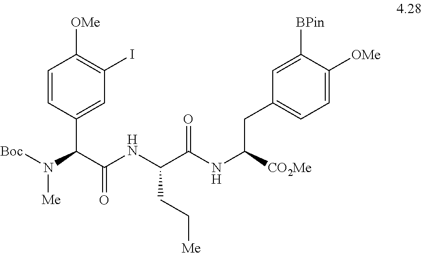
C1=CC(C(C(NC(C(NC([CO2Me])CC2=CC=C([OMe])C([BPin])=C2)=O)CC[Me])=O)N([Boc])[Me])=CC(I)=C1[OMe]
